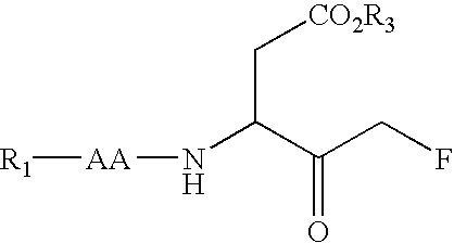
[R1][AA]NC(C[CO2R3])C(=O)CF
